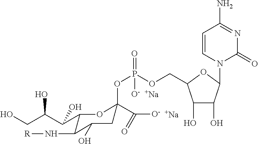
[Na].[Na].C1(O)C(O)C(N2C(=O)N=C(N)C=C2)OC1COP(OC1(C([O-])=O)CC(O)C(N[R])C(C(C(CO)O)O)O1)([O-])=O
